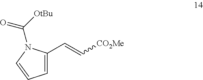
C1=C(C=C[CO2Me])N(C(=O)[OtBu])C=C1
